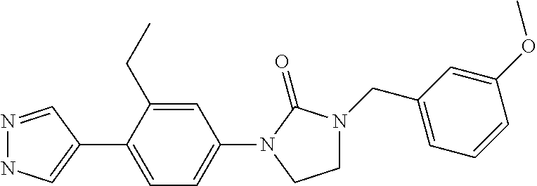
N1=CC(C2=CC=C(N3C(=O)N(CC4=CC=CC(OC)=C4)CC3)C=C2CC)=CN1
